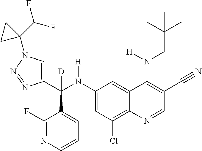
C1(N(C(C2=CN(C3(C(F)F)CC3)N=N2)(C2=CC=CN=C2F)[D])[H])=CC(Cl)=C2C(=C1)C(N(CC(C)(C)C)[H])=C(C#N)C=N2
